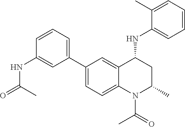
C1(NC2CC(C)N(C(C)=O)C3=CC=C(C4=CC=CC(NC(C)=O)=C4)C=C23)=CC=CC=C1C
